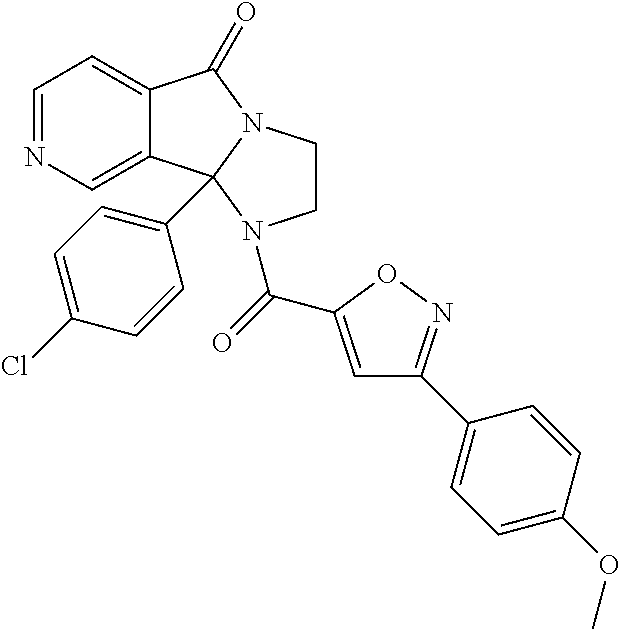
C1=NC=C2C(=C1)C(=O)N1CCN(C(=O)C3=CC(C4=CC=C(OC)C=C4)=NO3)C21C1=CC=C(Cl)C=C1
